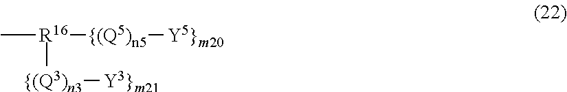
C[R16]([{(Q5)n5][Y5}m20])[{(Q3)n3][Y3}m21]
